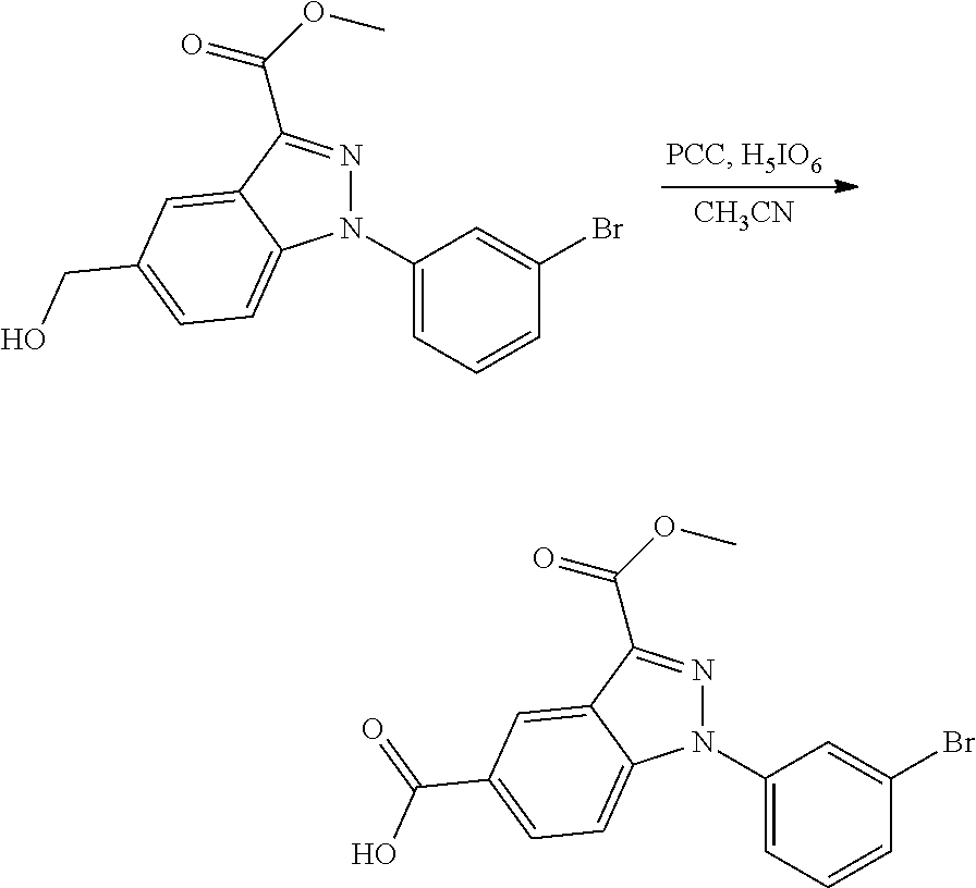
[CH3CN].N1(C2=CC=CC(Br)=C2)N=C(C(OC)=O)C2=CC(CO)=CC=C12.N1(C2=CC=CC(Br)=C2)N=C(C(OC)=O)C2=CC(C(=O)O)=CC=C12
